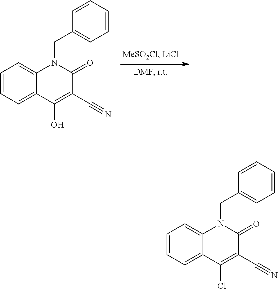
C1=CC=C2C(=C1)N(CC1=CC=CC=C1)C(=O)C(C#N)=C2O.C1=CC=C2C(=C1)N(CC1=CC=CC=C1)C(=O)C(C#N)=C2Cl
